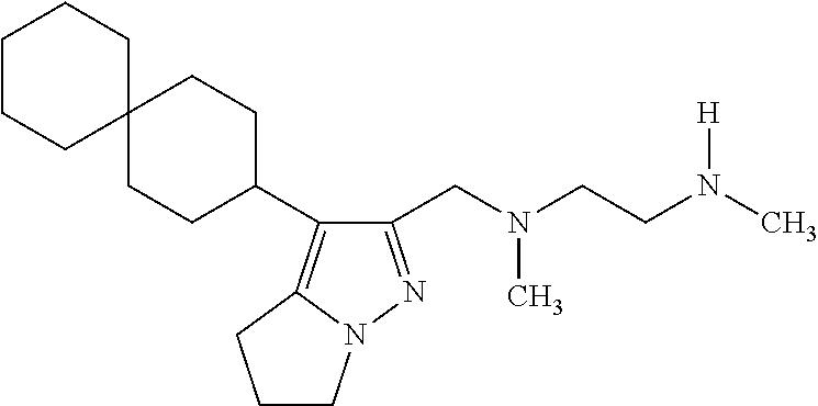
C1(CN(CCN(C)[H])C)=NN2C(=C1C1CCC3(CC1)CCCCC3)CCC2
